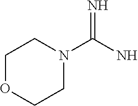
N1(C(N)=N)CCOCC1
